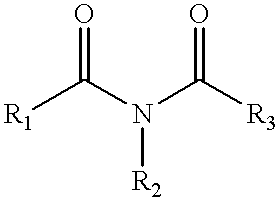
[R1]C(N(C([R3])=O)[R2])=O
